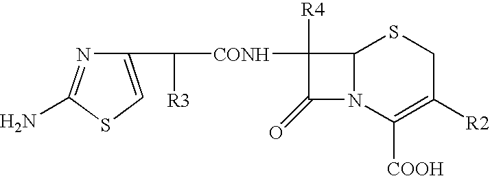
C1(C([R3])[CONH]C2([R4])C(=O)N3C2SCC([R2])=C3[COOH])=CSC(N)=N1
